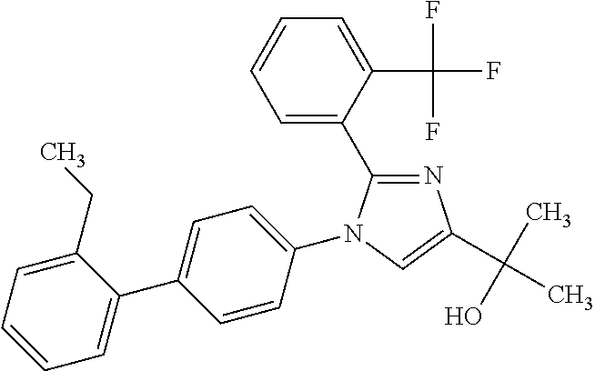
N1=C(C2=CC=CC=C2C(F)(F)F)N(C2=CC=C(C3=CC=CC=C3CC)C=C2)C=C1C(C)(O)C
